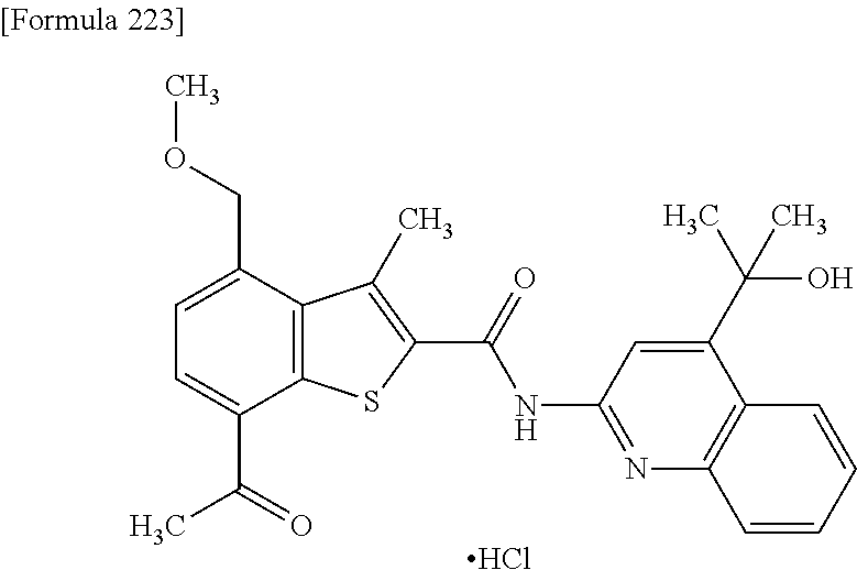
C1=C(C(=O)C)C2=C(C(COC)=C1)C(C)=C(C(=O)NC1=NC3=C(C(C(C)(O)C)=C1)C=CC=C3)S2.Cl
